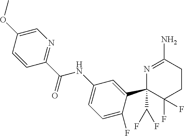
C1=CC(C(NC2=CC=C(F)C(C3(C(F)F)N=C(N)CCC3(F)F)=C2)=O)=NC=C1OC
